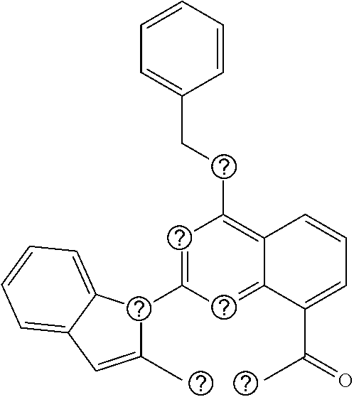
C1=C(C2C(C)=CC3=CC=CC=C23)C=C2C(=C1CCC1=CC=CC=C1)C=CC=C2C(C)=O
